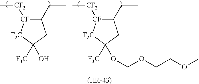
[(HR-43)].C[CF2][CF]1C(CC)CC([F3C])(O)[F2C]1.C[CF2][CF]1C(CC)CC([F3C])(OCOCCOC)[F2C]1
